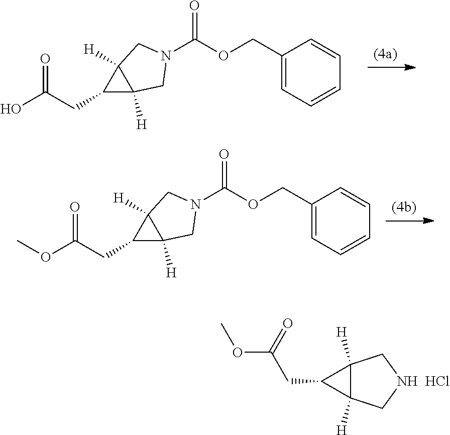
C(OCC1=CC=CC=C1)(=O)N1CC2([H])C([H])(C2CC(O)=O)C1.C(OCC1=CC=CC=C1)(=O)N1CC2([H])C([H])(C2CC(OC)=O)C1.C12([H])C([H])(CNC1)C2CC(OC)=O.Cl
